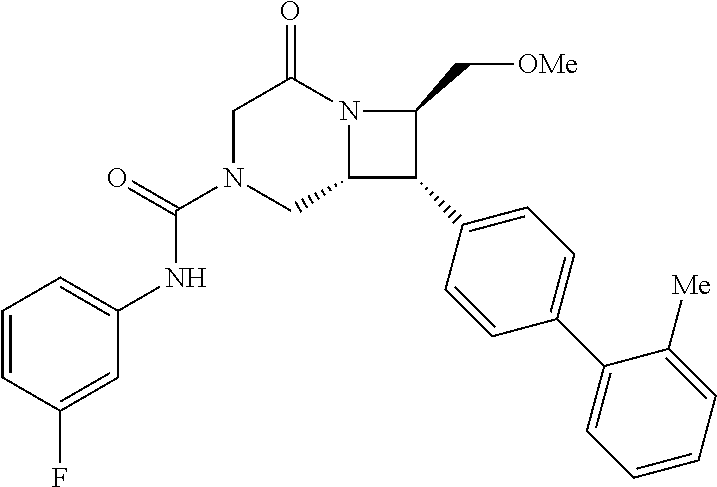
C1N(C(NC2=CC=CC(F)=C2)=O)CC2N(C1=O)C(C[OMe])C2C1=CC=C(C2=CC=CC=C2[Me])C=C1
